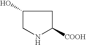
C1(O)CNC([COOH])C1
